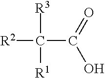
C(C(=O)O)([R2])([R3])[R1]
